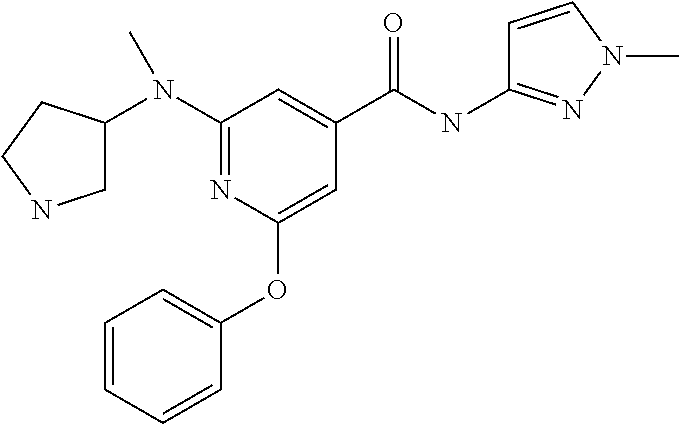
C1(N(C2=NC(OC3=CC=CC=C3)=CC(C(NC3=NN(C)C=C3)=O)=C2)C)CNCC1
